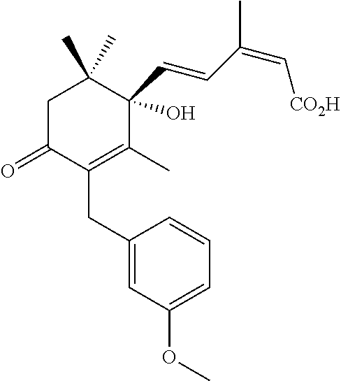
C1C(=O)C(CC2=CC(OC)=CC=C2)=C(C)C(O)(C=CC(C)=C[CO2H])C1(C)C
